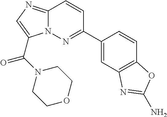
C1=C(C2=NN3C(=NC=C3C(N3CCOCC3)=O)C=C2)C=CC2=C1N=C(N)O2
